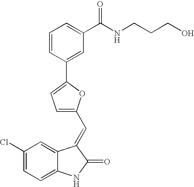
C1(Cl)=CC=C2C(=C1)C(=CC1=CC=C(C3=CC(C(NCCCO)=O)=CC=C3)O1)C(=O)N2
